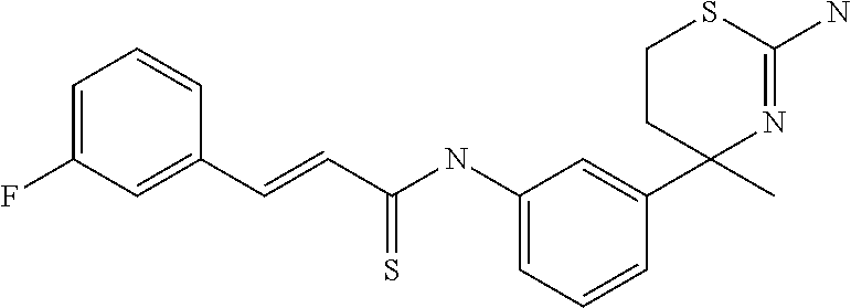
C1(C2=CC(NC(=S)C=CC3=CC(F)=CC=C3)=CC=C2)(C)N=C(N)SCC1
